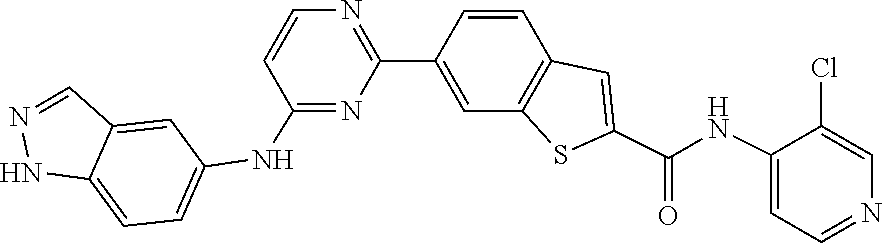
C1=C(NC(C2=CC3=C(S2)C=C(C2=NC=CC(NC4=CC=C5C(=C4)C=NN5)=N2)C=C3)=O)C(Cl)=CN=C1
